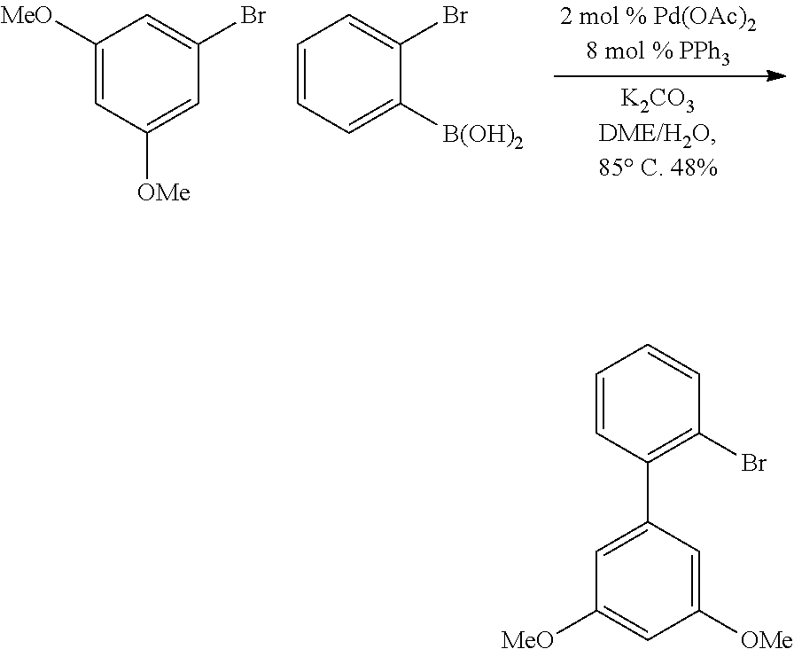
C1([MeO])=CC([OMe])=CC(Br)=C1.C1=CC=C([B(OH)2])C(Br)=C1.C1=CC(C2=CC([MeO])=CC([OMe])=C2)=C(Br)C=C1
